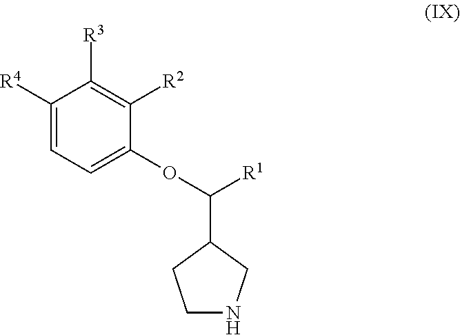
C1([R4])=CC=C(OC([R1])C2CCNC2)C([R2])=C1[R3]
